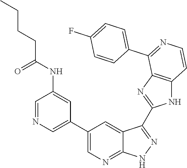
C1=NC=C(C2=CN=C3C(=C2)C(C2=NC4=C(N2)C=CN=C4C2=CC=C(F)C=C2)=NN3)C=C1NC(CCCC)=O
